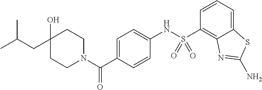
C1CN(C(C2=CC=C(NS(=O)(=O)C3=C4C(=CC=C3)SC(N)=N4)C=C2)=O)CCC1(O)CC(C)C
